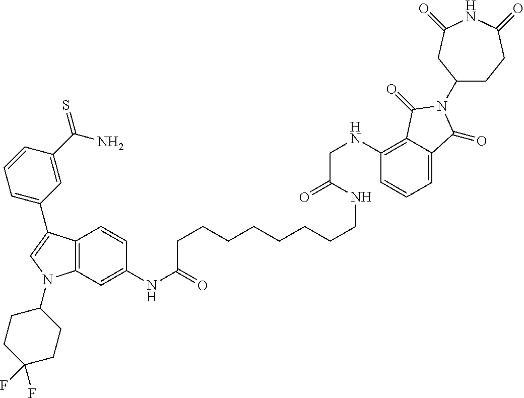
C12=C(C=C(NC(=O)CCCCCCCCNC(CNC3=C4C(=CC=C3)C(=O)N(C3CCC(=O)NC(=O)C3)C4=O)=O)C=C1)N(C1CCC(F)(F)CC1)C=C2C1=CC=CC(C(N)=S)=C1
